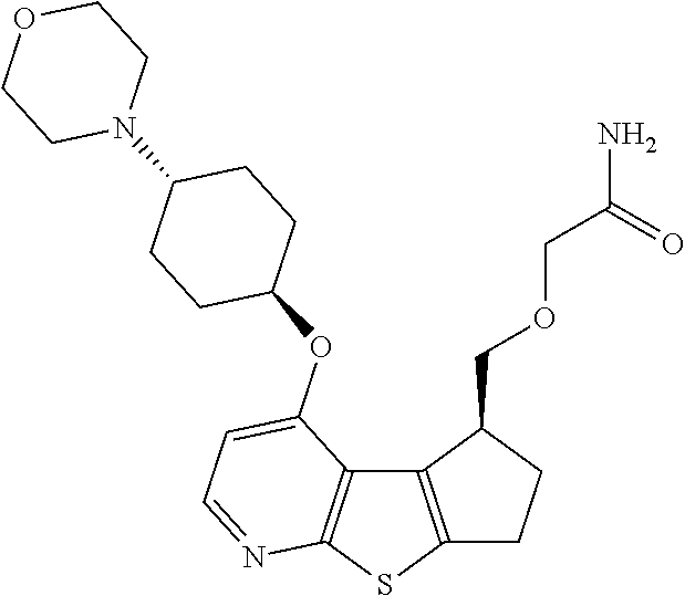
C12=C(SC3=C1C(OC1CCC(N4CCOCC4)CC1)=CC=N3)CCC2COCC(N)=O
